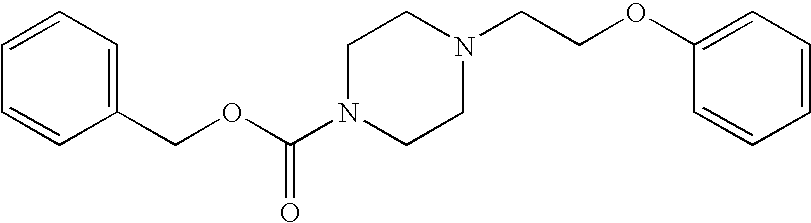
O(C(N1CCN(CCOC2=CC=CC=C2)CC1)=O)CC1=CC=CC=C1
